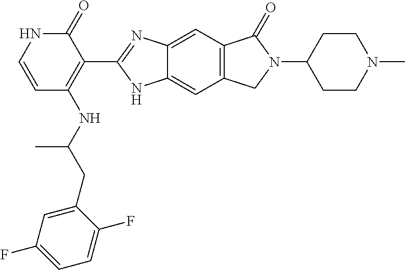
C(C(NC1=C(C2=NC3=CC4=C(C=C3N2)CN(C2CCN(C)CC2)C4=O)C(=O)NC=C1)C)C1=CC(F)=CC=C1F
